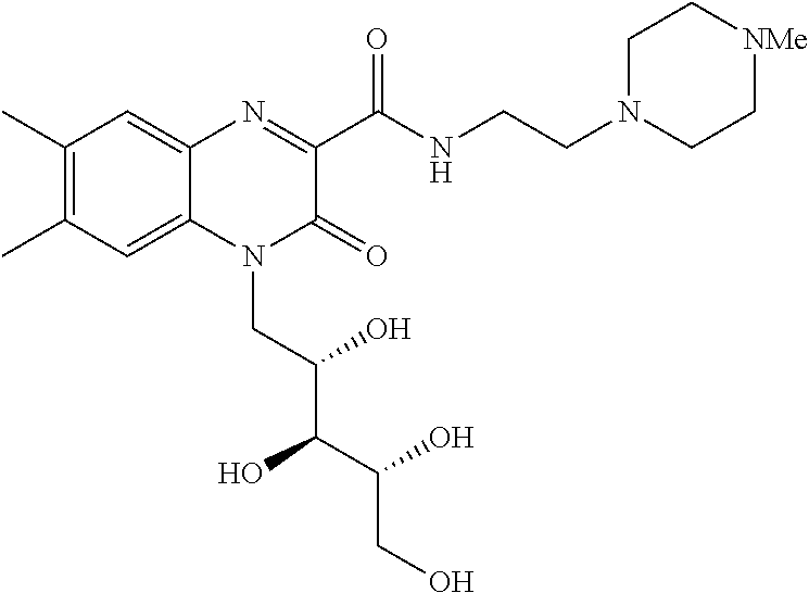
C1(C)=C(C)C=C2C(=C1)N=C(C(NCCN1CC[NMe]CC1)=O)C(=O)N2CC(C(C(CO)O)O)O
